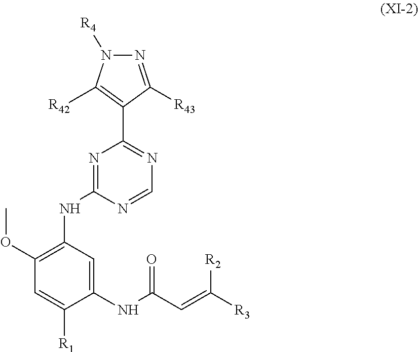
C1(NC(C=C([R3])[R2])=O)=CC(NC2=NC(C3=C([R42])N([R4])N=C3[R43])=NC=N2)=C(OC)C=C1[R1]
